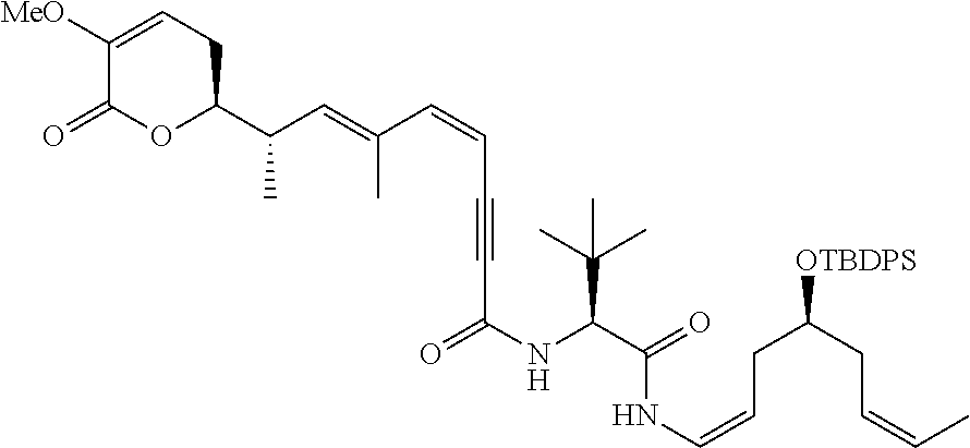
C1([MeO])=CCC(C(C=C(C=CC#CC(NC(C(C)(C)C)C(=O)NC=CCC(CC=CC)[OTBDPS])=O)C)C)OC1=O
